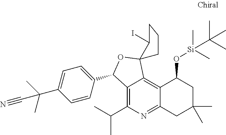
C12=C(C(C)C)N=C3C(=C1C1(OC2C2=CC=C(C(C)(C)C#N)C=C2)C(I)CCC1)C(O[Si](C)(C)C(C)(C)C)CC(C)(C)C3
